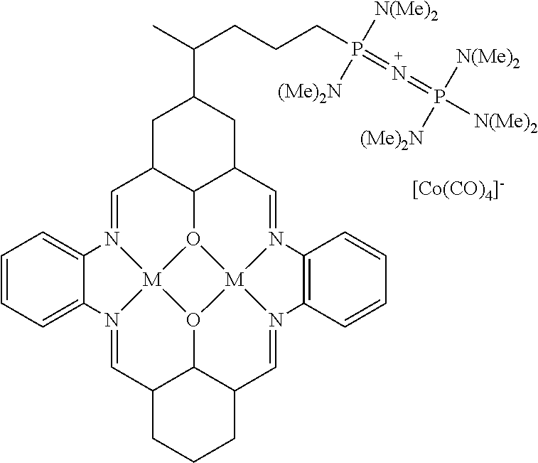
[[Co(CO)4]-].C1=N2[M]34O5C6C1CC(C(C)CCCP(=N=P([N(Me)2])([N(Me)2])[(Me)2N])([(Me)2N])[N(Me)2])CC6C=N1[M]56O3C3C(C=N4C4=CC=CC=C24)CCCC3C=N6C2=C1C=CC=C2
